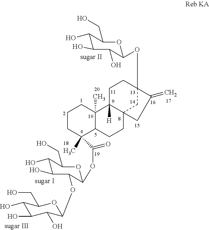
OC1C(O)C(CO)OC(OC23CC4(C([H])(CC2)C2(C)C(CC4)C(C)(C(OC4C(OC5C(O)C(O)C(O)C(CO)O5)C(O)C(O)C(CO)O4)=O)CCC2)CC3=C)C1O
